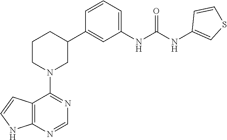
C12=C(N=CN=C1N1CC(C3=CC(NC(NC4=CSC=C4)=O)=CC=C3)CCC1)NC=C2
